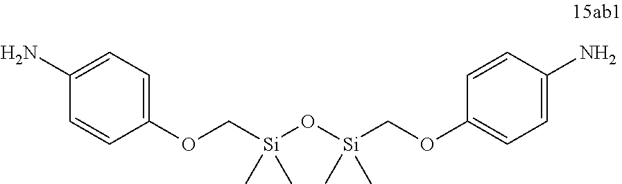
C1(OC[Si](O[Si](COC2=CC=C(N)C=C2)(C)C)(C)C)=CC=C(N)C=C1
